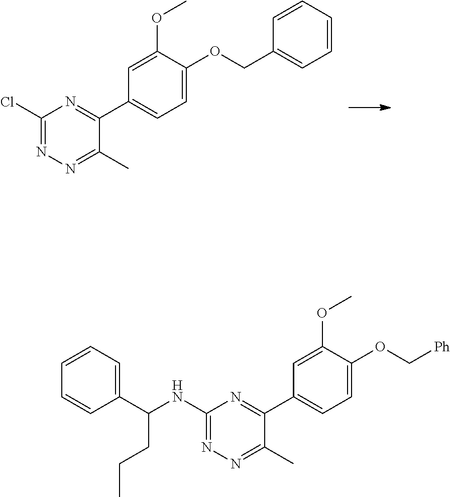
C1(Cl)=NN=C(C)C(C2=CC=C(OCC3=CC=CC=C3)C(OC)=C2)=N1.C1(NC(C2=CC=CC=C2)CCC)=NN=C(C)C(C2=CC=C(OC[Ph])C(OC)=C2)=N1
